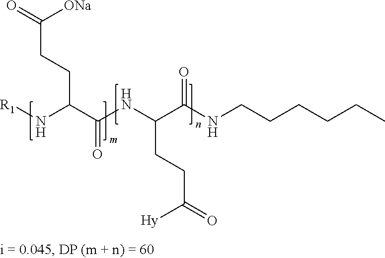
[R1]NC(C(NC(C(NCCCCCC)=O)CCC(=O)[Hy])=O)CCC(=O)[ONa]
